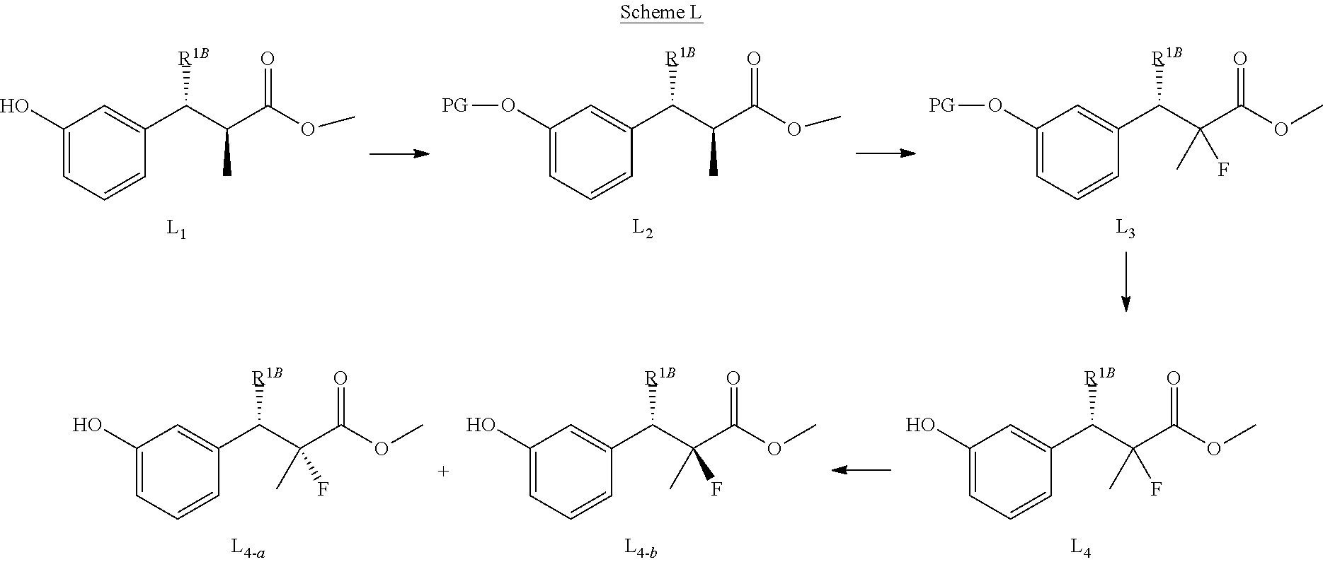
C1(O)=CC=CC(C(C(C(OC)=O)C)[R1B])=C1.C1(O[PG])=CC=CC(C(C(C(OC)=O)C)[R1B])=C1.C1(O[PG])=CC=CC(C(C(C(OC)=O)(F)C)[R1B])=C1.C1(O)=CC=CC(C(C(C(OC)=O)(F)C)[R1B])=C1.C1(O)=CC=CC(C(C(C(OC)=O)(F)C)[R1B])=C1.C1(O)=CC=CC(C(C(C(OC)=O)(F)C)[R1B])=C1
